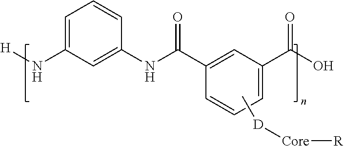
C1(N[H])=CC=CC(NC(C2=CC(C(O)=O)=CC=C2)=O)=C1.C[D][Core][R]
